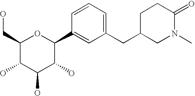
C1(CO)C(O)C(O)C(O)C(C2=CC(CC3CCC(=O)N(C)C3)=CC=C2)O1
